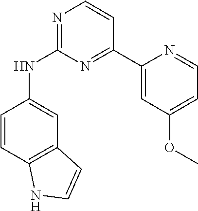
C1(C2=NC(NC3=CC4=C(C=C3)NC=C4)=NC=C2)=CC(OC)=CC=N1
